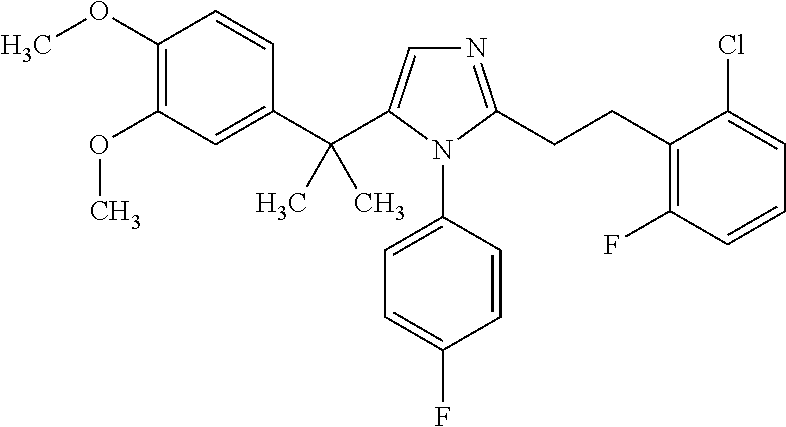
C1(OC)=C(OC)C=C(C(C2=CN=C(CCC3=C(F)C=CC=C3Cl)N2C2=CC=C(F)C=C2)(C)C)C=C1
